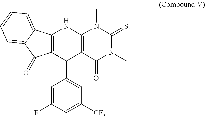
C12=C(C(C3=CC([CF3])=CC(F)=C3)C3=C(N1)N(C)C(=S)N(C)C3=O)C(=O)C1=CC=CC=C21
